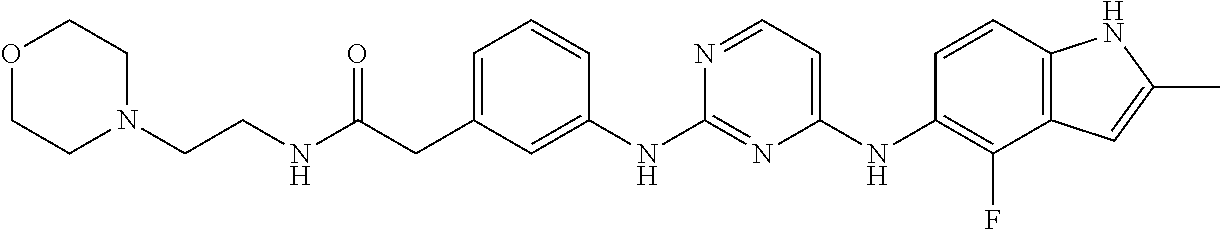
C(C1=CC=CC(NC2=NC(NC3=C(F)C4=C(C=C3)NC(C)=C4)=CC=N2)=C1)C(NCCN1CCOCC1)=O
